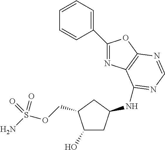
C(OS(N)(=O)=O)C1C(O)CC(NC2=NC=NC3=C2N=C(C2=CC=CC=C2)O3)C1
